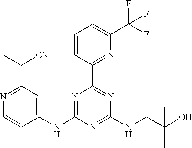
N1=C(C(C)([CN])C)C=C(NC2=NC(C3=NC(C(F)(F)F)=CC=C3)=NC(NCC(O)(C)C)=N2)C=C1
